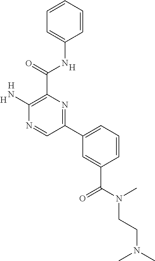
[H].C1(N)=C(C(NC2=CC=CC=C2)=O)N=C(C2=CC=CC(C(=O)N(CCN(C)C)C)=C2)C=N1.[H].[H]
